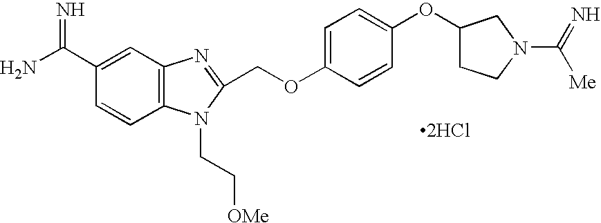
C1(COC2=CC=C(OC3CCN(C(=N)[Me])C3)C=C2)=NC2=C(N1CC[OMe])C=CC(C(N)=N)=C2.[2HCl]
